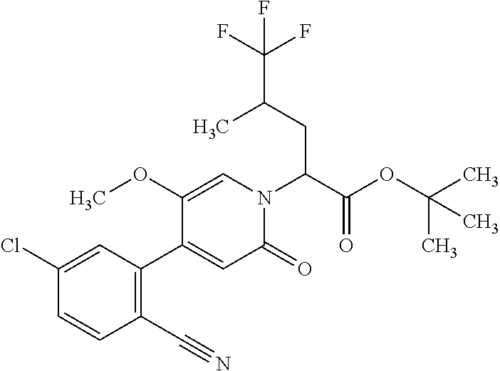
ClC1=CC(C2=CC(=O)N(C(C(OC(C)(C)C)=O)CC(C)C(F)(F)F)C=C2OC)=C(C#N)C=C1
